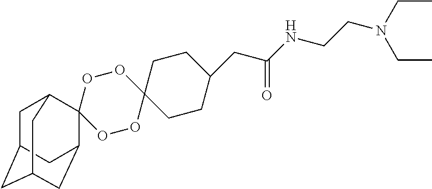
C1C2CC3CC(C2)C2(C1C3)OOC1(OO2)CCC(CC(NCCN(CC)CC)=O)CC1
